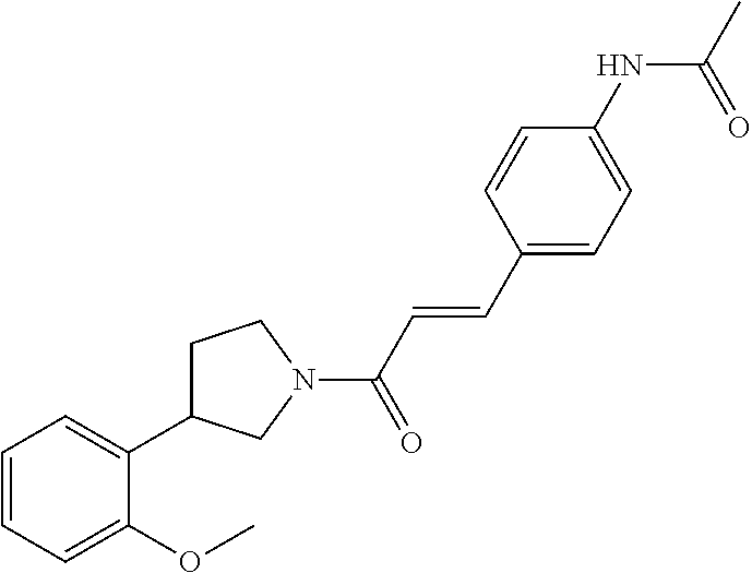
C1=CC=C(OC)C(C2CCN(C(C=CC3=CC=C(NC(=O)C)C=C3)=O)C2)=C1
